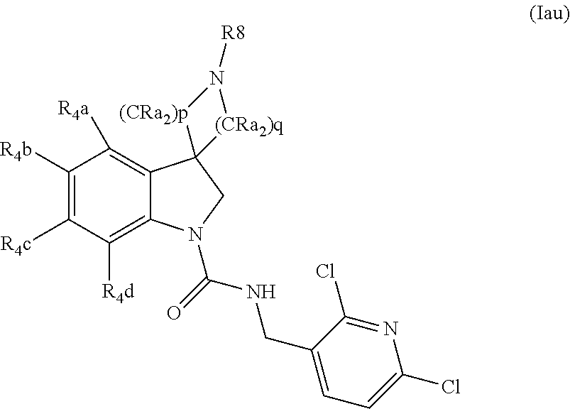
C1([R4b])=C([R4c])C([R4d])=C2C(=C1[R4a])C1(CN2C(=O)NCC2=CC=C(Cl)N=C2Cl)[(CRa2)p]N([R8])[(CRa2)q]1
